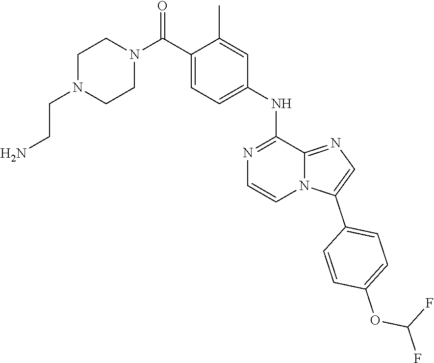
C1=C(C(N2CCN(CCN)CC2)=O)C(C)=CC(NC2=NC=CN3C2=NC=C3C2=CC=C(OC(F)F)C=C2)=C1
